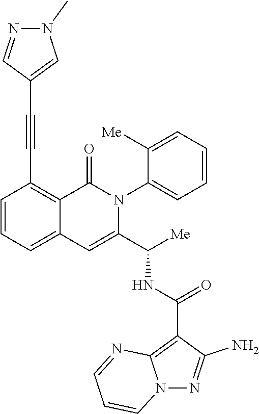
C1=CC=C2C(=C1C#CC1=CN(C)N=C1)C(=O)N(C1=CC=CC=C1[Me])C(C([Me])NC(=O)C1=C3N(N=C1N)C=CC=N3)=C2
